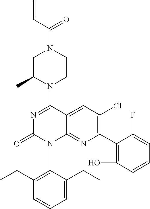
C1(N2CCN(C(=O)C=C)CC2C)=NC(=O)N(C2=C(CC)C=CC=C2CC)C2=NC(C3=C(O)C=CC=C3F)=C(Cl)C=C12
